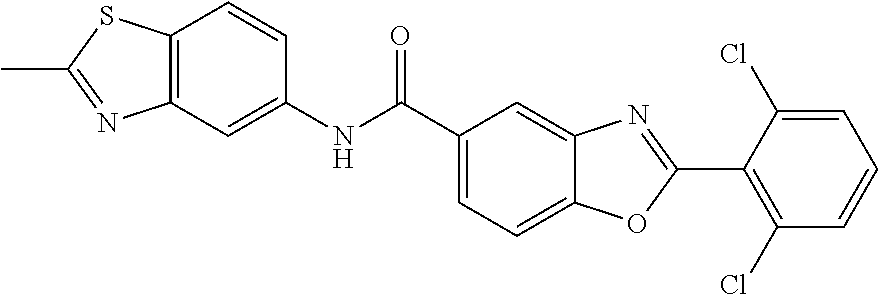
C1(C(NC2=CC3=C(C=C2)SC(C)=N3)=O)=CC=C2C(=C1)N=C(C1=C(Cl)C=CC=C1Cl)O2
